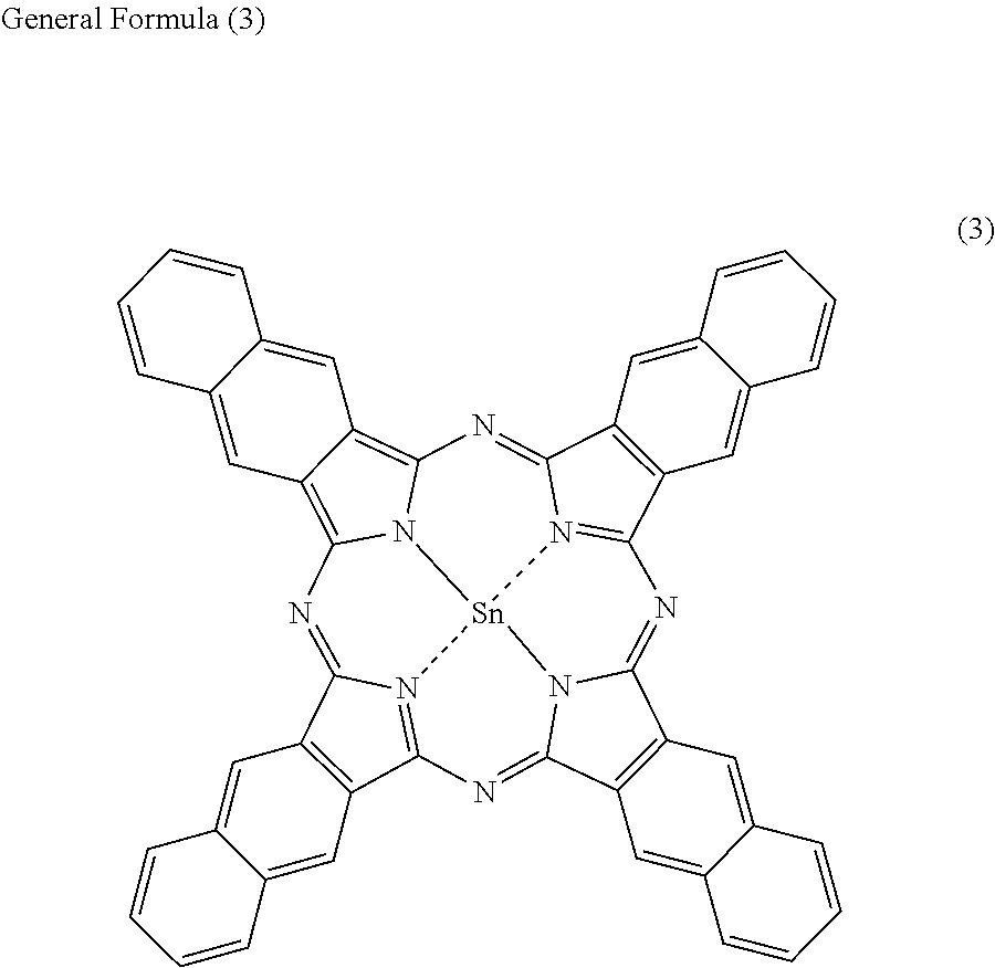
C12=C(C3=N4C1=NC1=C5C(=C6N1[Sn]41N4=C(C7=C(C4=N6)C=C4C(=C7)C=CC=C4)N=C4C6=C(C(=N3)N41)C=C1C(=C6)C=CC=C1)C=C1C(=C5)C=CC=C1)C=C1C(=C2)C=CC=C1
